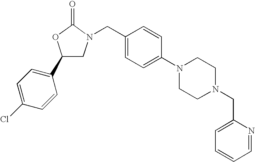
C1(C2=CC=C(Cl)C=C2)CN(CC2=CC=C(N3CCN(CC4=CC=CC=N4)CC3)C=C2)C(=O)O1
